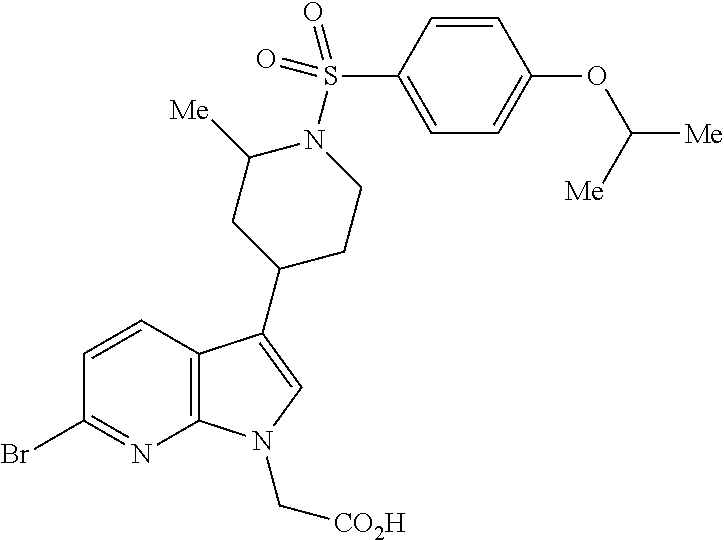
C12=C(C(C3CCN(S(C4=CC=C(OC([Me])[Me])C=C4)(=O)=O)C([Me])C3)=CN1C[CO2H])C=CC(Br)=N2
